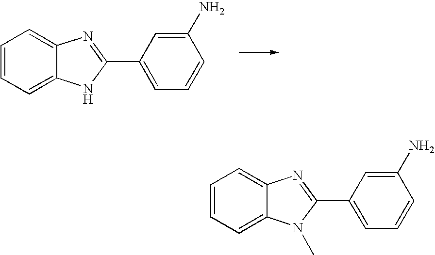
C1=CC=C2C(=C1)N=C(C1=CC=CC(N)=C1)N2.C1=CC=C2C(=C1)N=C(C1=CC=CC(N)=C1)N2C
